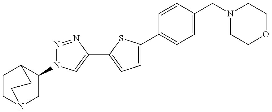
C1(N2N=NC(C3=CC=C(C4=CC=C(CN5CCOCC5)C=C4)S3)=C2)CN2CCC1CC2
